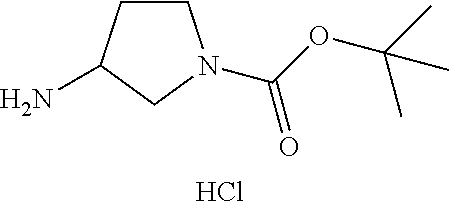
C1CC(N)CN1C(=O)OC(C)(C)C.Cl
